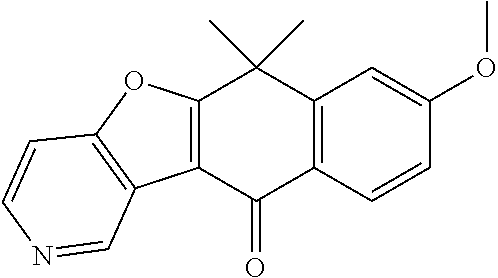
C12=C(C(=O)C3=C(C1(C)C)C=C(OC)C=C3)C1=C(O2)C=CN=C1
